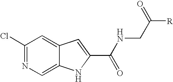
C1(Cl)=NC=C2C(=C1)C=C(C(NCC([R])=O)=O)N2
